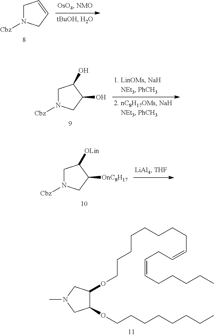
C1N([Cbz])CC(O)C1O.C1N([Cbz])CC([OnC8H17])C1[OLin].C1(OCCCCCCCC)C(OCCCCCCCCC=CCC=CCCCCC)CN(C)C1.C1N([Cbz])CC=C1
